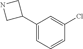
C1(C2CNC2)=CC=CC(Cl)=C1
